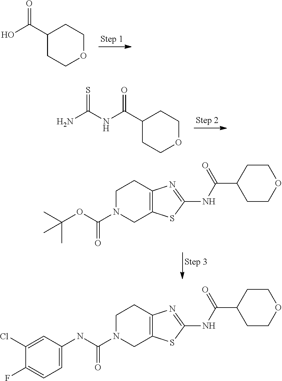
C1(C(O)=O)CCOCC1.C1(C(=O)NC(=S)N)CCOCC1.CC(C)(OC(=O)N1CC2=C(CC1)N=C(NC(C1CCOCC1)=O)S2)C.C1(Cl)=CC(NC(=O)N2CC3=C(CC2)N=C(NC(C2CCOCC2)=O)S3)=CC=C1F
